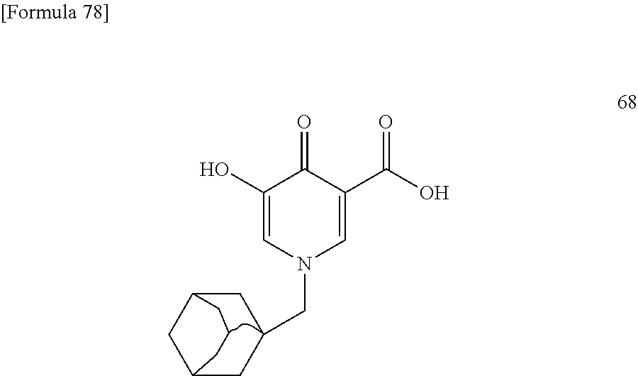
N1(CC2CC3CC(C2)CCC3)C=C(C(O)=O)C(=O)C(O)=C1
